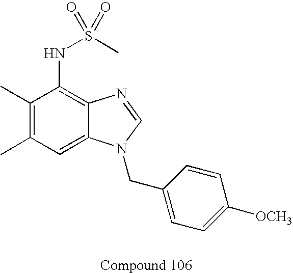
C1(C)=C(C)C=C2C(=C1NS(=O)(C)=O)N=CN2CC1=CC=C([OCH3])C=C1
